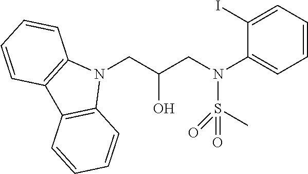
N1(CC(CN(C2=CC=CC=C2I)S(C)(=O)=O)O)C2=C(C3=C1C=CC=C3)C=CC=C2
